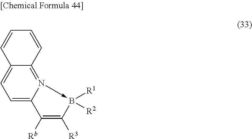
C1=C2N(->B([R1])([R2])C([R3])=C2[Rb])=C2C(=C1)C=CC=C2
